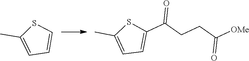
C1=C(C)SC=C1.C1=C(C)SC(C(CCC([OMe])=O)=O)=C1
